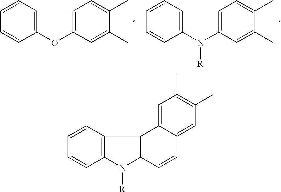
C1=CC2=C(C=C1)OC1=C2C=C(C)C(C)=C1.C1=CC2=C(C=C1)N([R])C1=C2C=C(C)C(C)=C1.C1=CC2=C(C=C1)N([R])C1=C2C2=CC(C)=C(C)C=C2C=C1
